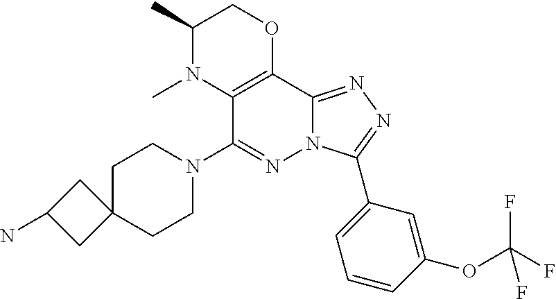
C1(C)N(C)C2=C(OC1)C1=NN=C(C3=CC=CC(OC(F)(F)F)=C3)N1N=C2N1CCC2(CC1)CC(N)C2
